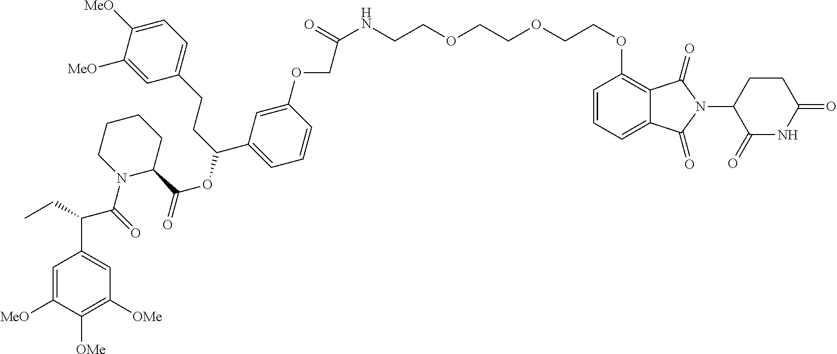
C1=C([MeO])C([OMe])=C([OMe])C=C1C(C(N1C(C(OC(C2=CC=CC(OCC(NCCOCCOCCOC3=C4C(=CC=C3)C(=O)N(C3CCC(=O)NC3=O)C4=O)=O)=C2)CCC2=CC=C([MeO])C([MeO])=C2)=O)CCCC1)=O)CC
